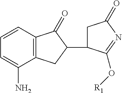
C1C(C2C(=O)C3=C(C2)C(N)=CC=C3)C(O[R1])=NC1=O
